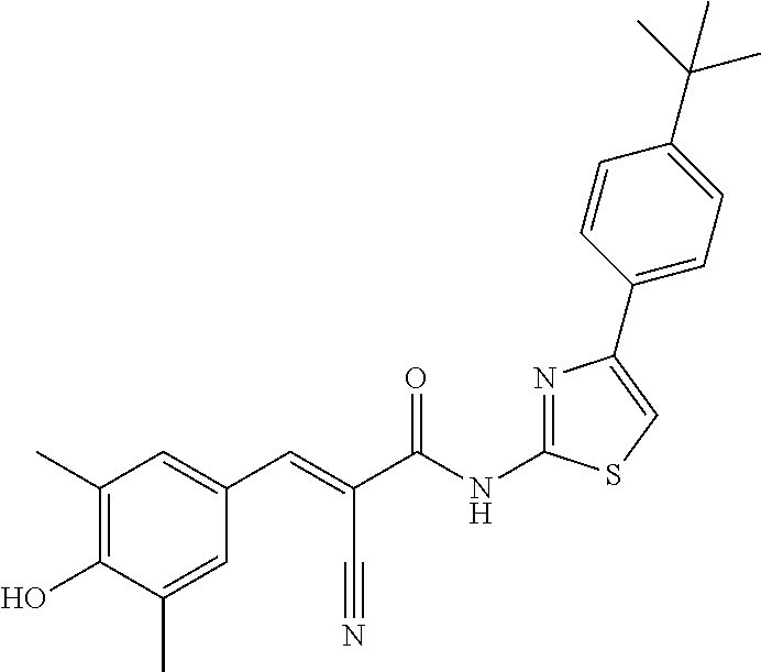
N1=C(NC(C(=CC2=CC(C)=C(O)C(C)=C2)C#N)=O)SC=C1C1=CC=C(C(C)(C)C)C=C1
